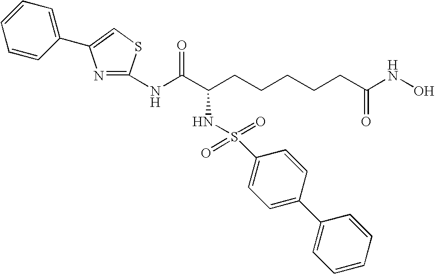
C1(NC(C(CCCCCC(NO)=O)NS(=O)(=O)C2=CC=C(C3=CC=CC=C3)C=C2)=O)=NC(C2=CC=CC=C2)=CS1
